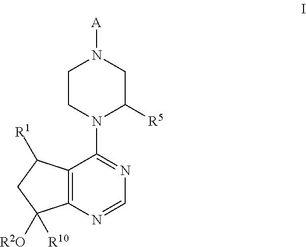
C1CN(C2=NC=NC3=C2C([R1])CC3([R2O])[R10])C([R5])CN1[A]
